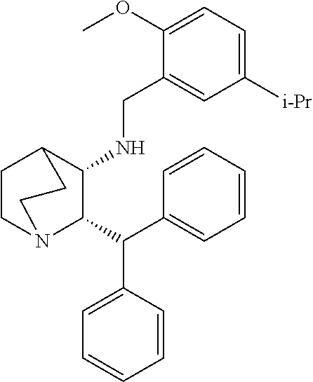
C1(NCC2=CC([i-Pr])=CC=C2OC)C(C(C2=CC=CC=C2)C2=CC=CC=C2)N2CCC1CC2
